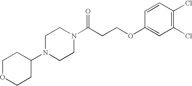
C1C(N2CCN(C(CCOC3=CC(Cl)=C(Cl)C=C3)=O)CC2)CCOC1
